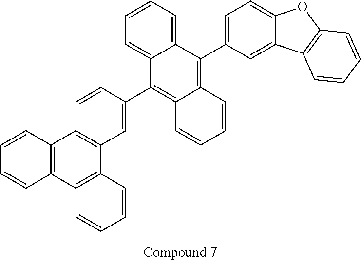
C1=CC=C2C(=C1)C(C1=CC3=C(C=C1)C1=C(C4=C3C=CC=C4)C=CC=C1)=C1C(=C2C2=CC=C3C(=C2)C2=C(O3)C=CC=C2)C=CC=C1
